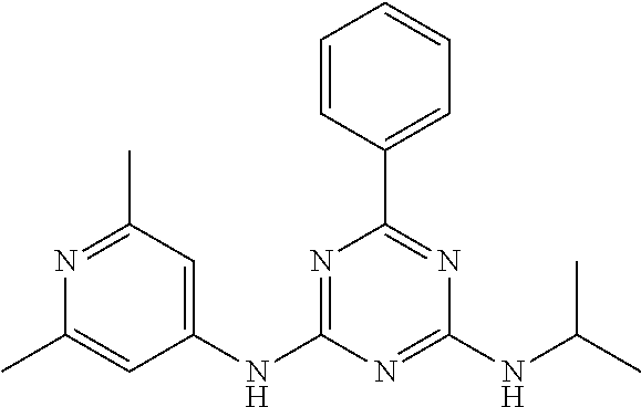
C1=CC(C2=NC(NC(C)C)=NC(NC3=CC(C)=NC(C)=C3)=N2)=CC=C1
